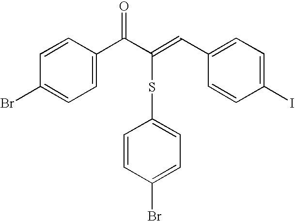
C1=C(C(C(=CC2=CC=C(I)C=C2)SC2=CC=C(Br)C=C2)=O)C=CC(Br)=C1
